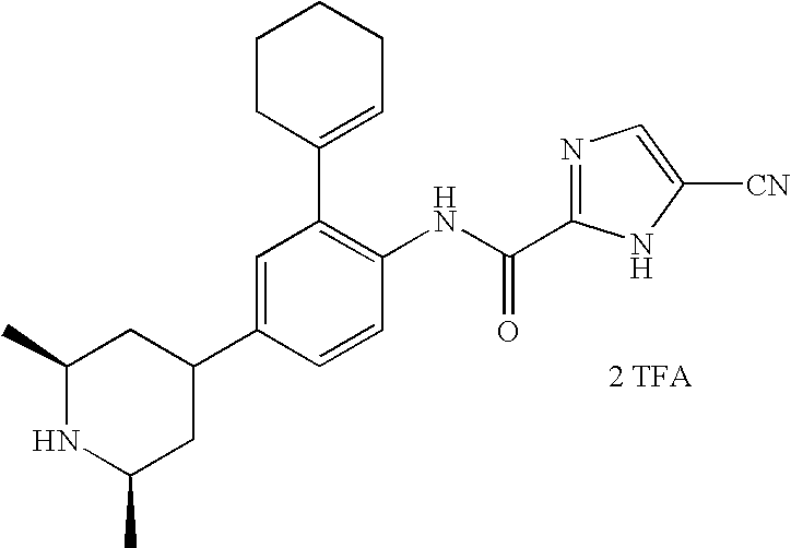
C1=C(C2CC(C)NC(C)C2)C=CC(NC(C2=NC=C([CN])N2)=O)=C1C1=CCCCC1.[2 TFA]
